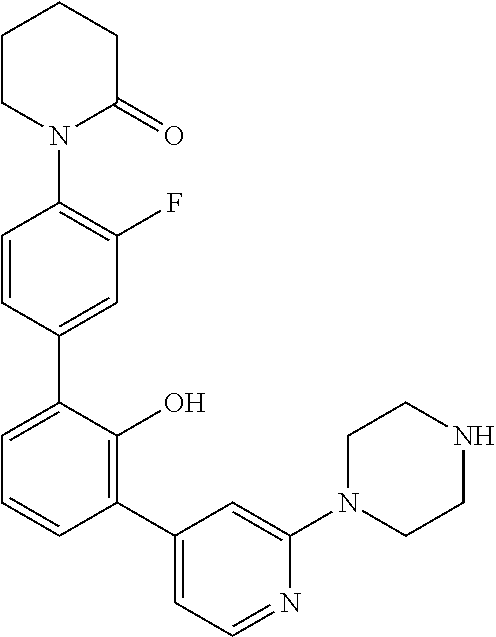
C1=CC(C2=CC=CC(C3=CC=NC(N4CCNCC4)=C3)=C2O)=CC(F)=C1N1C(=O)CCCC1
